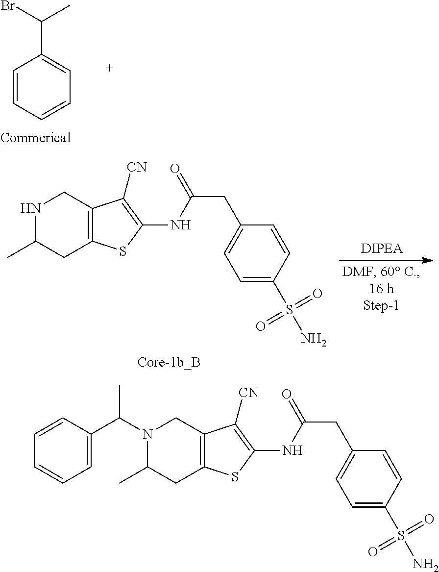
C1=CC=CC=C1C(C)Br.N1C(C)CC2=C(C1)C([CN])=C(NC(=O)CC1=CC=C(S(N)(=O)=O)C=C1)S2.N1(C(C)C2=CC=CC=C2)C(C)CC2=C(C1)C([CN])=C(NC(=O)CC1=CC=C(S(N)(=O)=O)C=C1)S2
